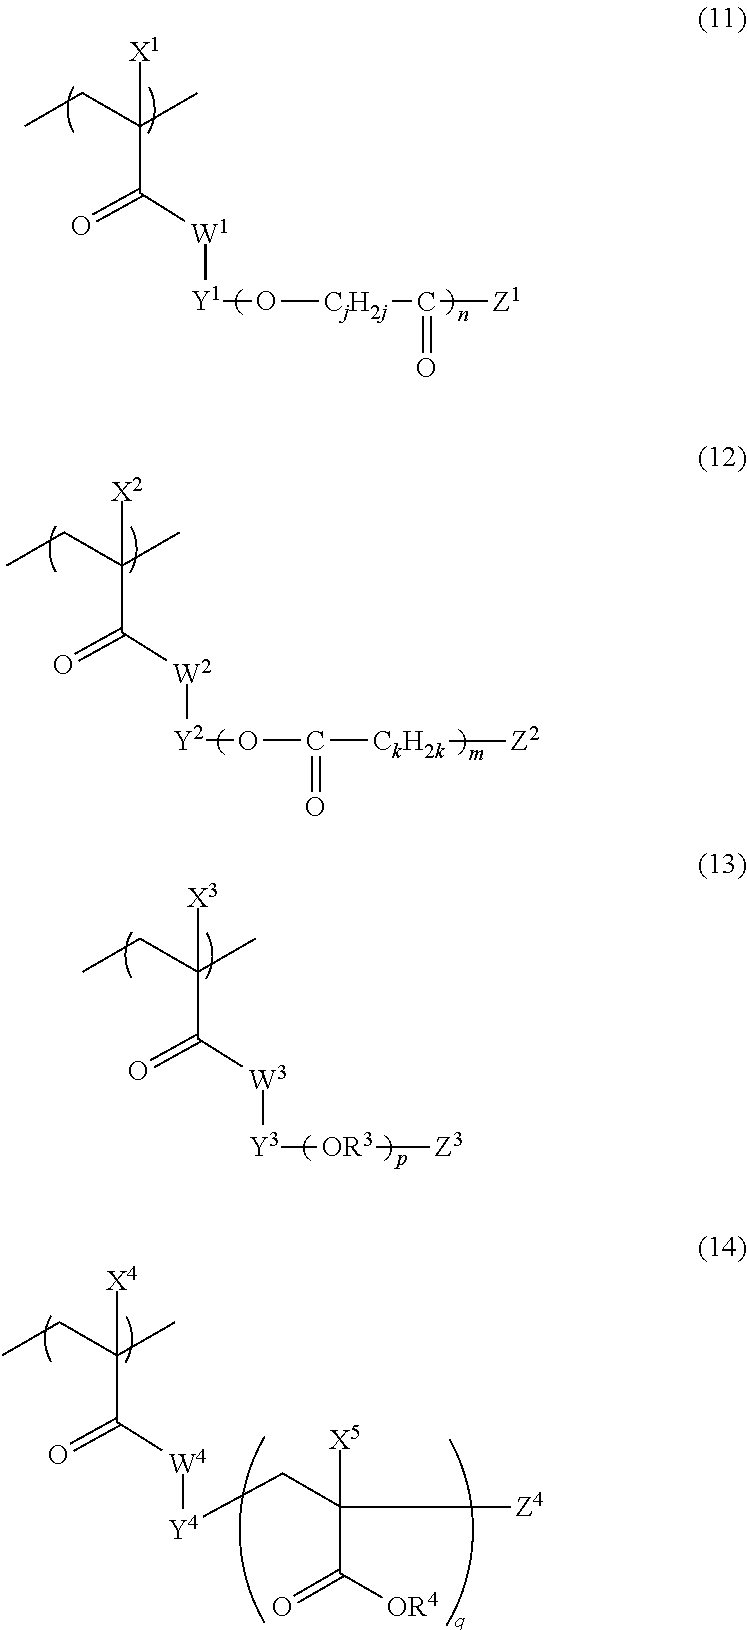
C(C)(CC)([X1])C([W1][Y1]O[CjH2j]C([Z1])=O)=O.C(C)(CC)([X3])C([W3][Y3][OR3][Z3])=O.C(C)(CC)([X4])C([W4][Y4]CC([Z4])([X5])C(=O)[OR4])=O.C(C)(CC)([X2])C([W2][Y2]OC(=O)[CkH2k][Z2])=O
